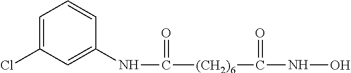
C1=C(Cl)C=C(NC([(CH2)6]C(NO)=O)=O)C=C1
